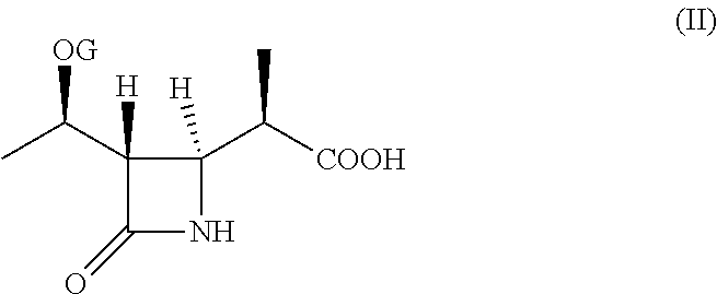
C1([H])(C(C)[OG])C(=O)NC1(C([COOH])C)[H]
